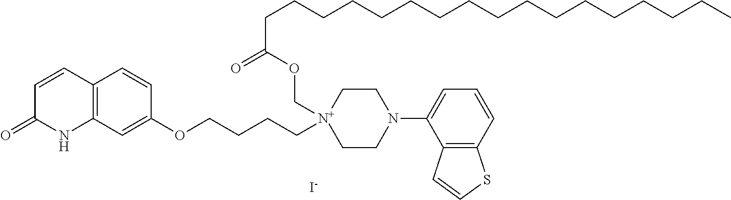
C12=C(C=C(OCCCC[N+]3(COC(CCCCCCCCCCCCCCCCC)=O)CCN(C4=CC=CC5=C4C=CS5)CC3)C=C1)NC(=O)C=C2.[I-]
